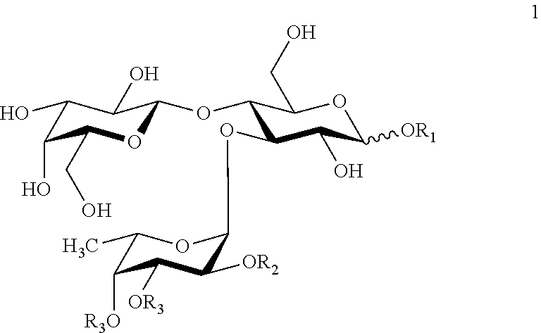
C1(OC2OC(CO)C(O)C(O)C2O)C(OC2C([OR2])C([OR3])C([R3O])C(C)O2)C(O)C([OR1])OC1CO
